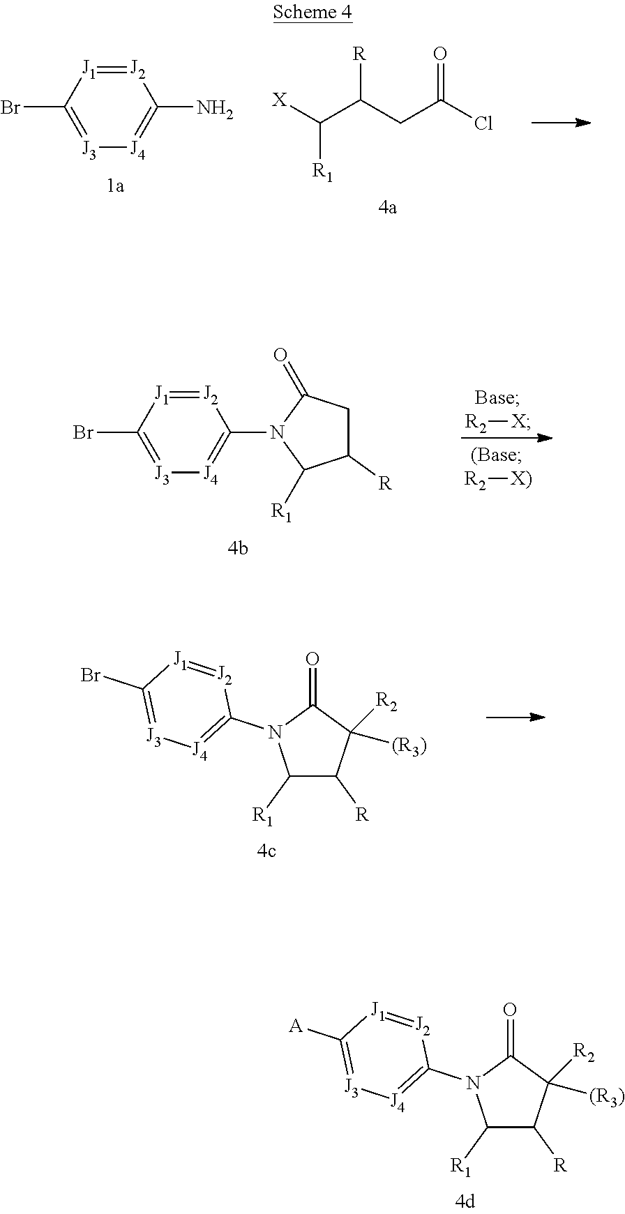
C1([R1])C([R])C([(R3)])([R2])C(=O)N1C1=[J4][J3]=C([A])[J1]=[J2]1.[J2]1=[J1]C(Br)=[J3][J4]=C1N.[X]C(C(CC(Cl)=O)[R])[R1].[J2]1=[J1]C(Br)=[J3][J4]=C1N1C(=O)CC([R])C1[R1].[R2][X].[R2][X)].C1([R1])C([R])C([(R3)])([R2])C(=O)N1C1=[J4][J3]=C(Br)[J1]=[J2]1
